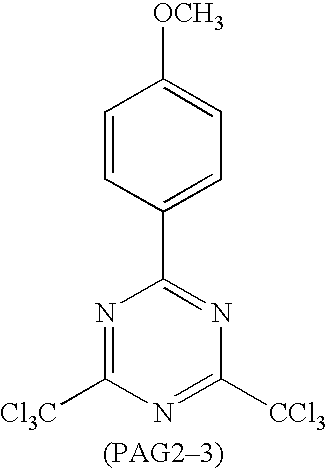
C1=CC(C2=NC([CCl3])=NC([Cl3C])=N2)=CC=C1[OCH3]
